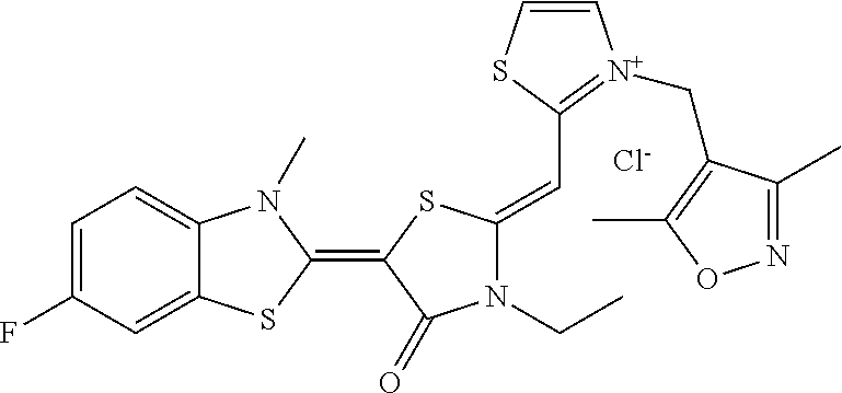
[Cl-].C1=C(F)C=C2C(=C1)N(C)C(=C1C(=O)N(CC)C(=CC3=[N+](CC4=C(C)ON=C4C)C=CS3)S1)S2
